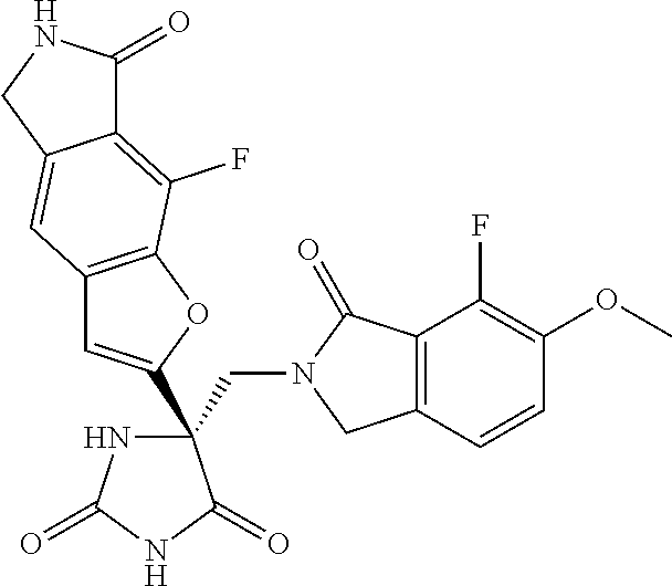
C(C1(C2=CC3=C(O2)C(F)=C2C(=C3)CNC2=O)NC(=O)NC1=O)N1CC2=C(C1=O)C(F)=C(OC)C=C2
